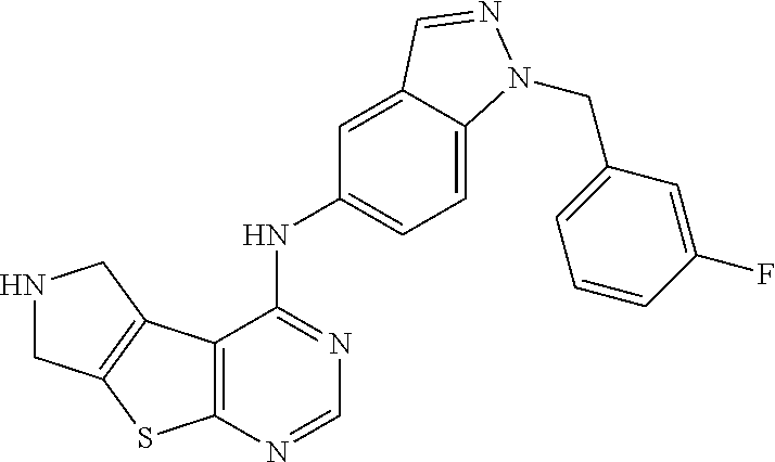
C12=C(N=CN=C1NC1=CC=C3C(=C1)C=NN3CC1=CC=CC(F)=C1)SC1=C2CNC1
